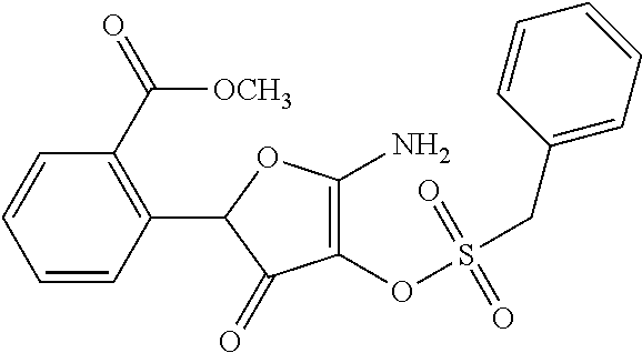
C1(OS(=O)(CC2=CC=CC=C2)=O)=C(N)OC(C2=C(C(=O)[OCH3])C=CC=C2)C1=O
